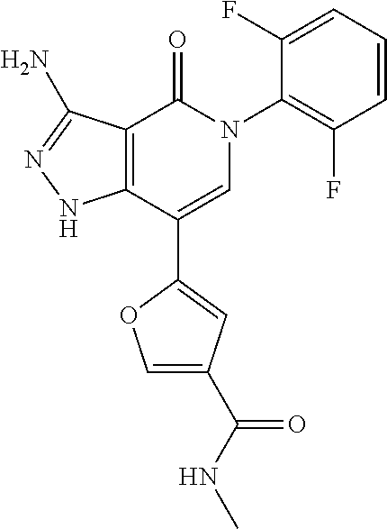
C12=C(C(C3=CC(C(NC)=O)=CO3)=CN(C3=C(F)C=CC=C3F)C1=O)NN=C2N
